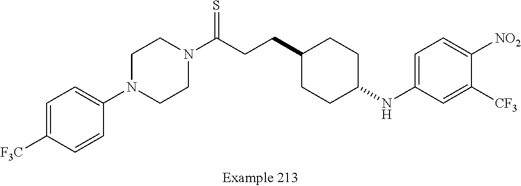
C1=C([F3C])C=CC(N2CCN(C(CCC3CCC(NC4=CC=C([NO2])C([CF3])=C4)CC3)=S)CC2)=C1
